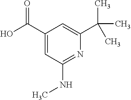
OC(C1=CC(NC)=NC(C(C)(C)C)=C1)=O
